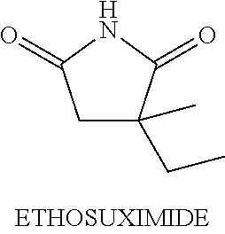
C1C(CC)(C)C(=O)NC1=O
